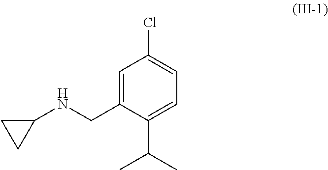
C1=C(CNC2CC2)C(C(C)C)=CC=C1Cl
